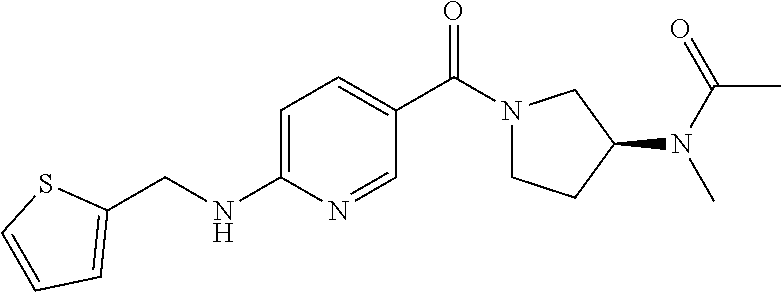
C1(CNC2=CC=C(C(N3CCC(N(C(=O)C)C)C3)=O)C=N2)=CC=CS1
